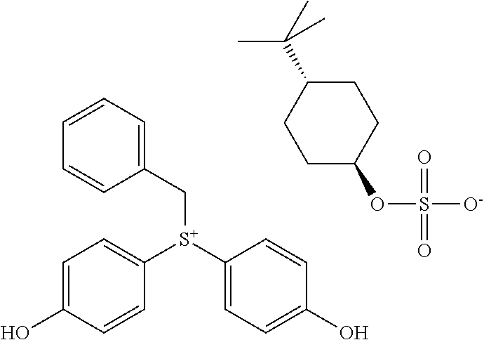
C1=C(O)C=CC([S+](C2=CC=C(O)C=C2)CC2=CC=CC=C2)=C1.C1C(OS([O-])(=O)=O)CCC(C(C)(C)C)C1
